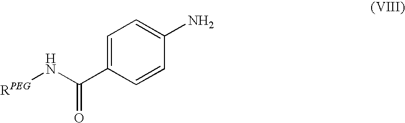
C1=C(C(N[RPEG])=O)C=CC(N)=C1
